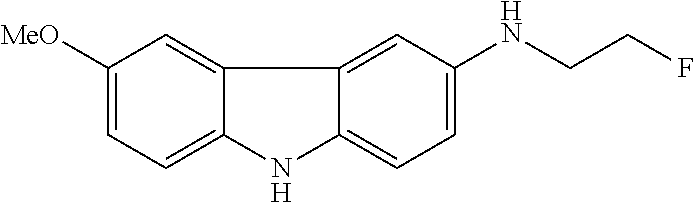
C1([MeO])=CC=C2C(=C1)C1=CC(NCCF)=CC=C1N2
